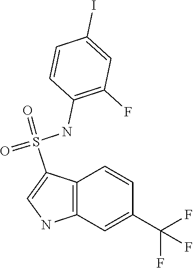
C1=CC2=C(C=C1C(F)(F)F)NC=C2S(=O)(NC1=C(F)C=C(I)C=C1)=O
